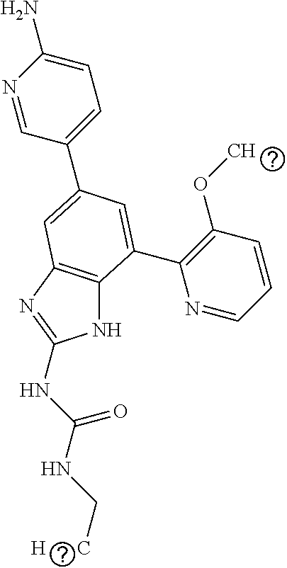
N1C2=C(N=C1NC(NC[H      C])=O)C=C(C1=CC=C(N)N=C1)C=C2C1=C(OC)C=CC=N1
